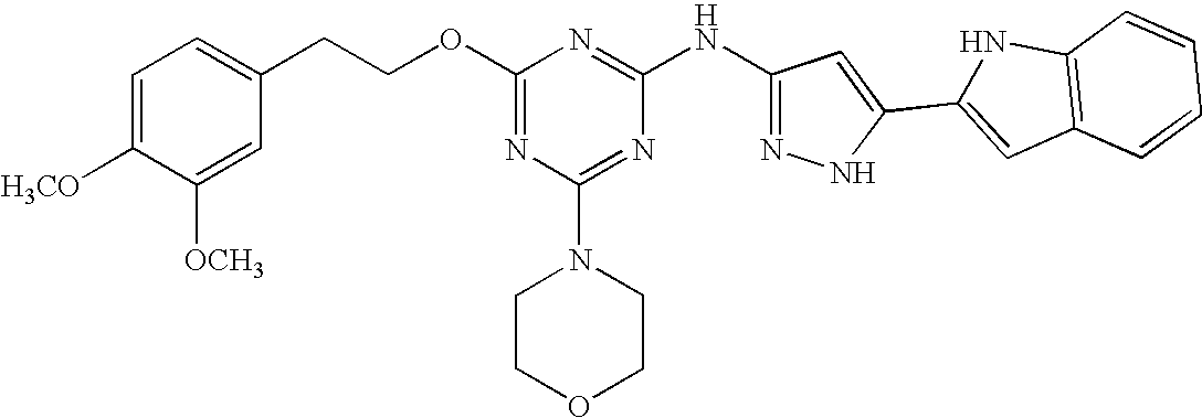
C1=C([H3CO])C([OCH3])=CC(CCOC2=NC(N3CCOCC3)=NC(NC3=NNC(C4=CC5=C(N4)C=CC=C5)=C3)=N2)=C1
